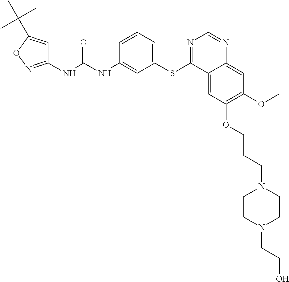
C1(NC(NC2=CC(SC3=NC=NC4=CC(OC)=C(OCCCN5CCN(CCO)CC5)C=C34)=CC=C2)=O)=NOC(C(C)(C)C)=C1
